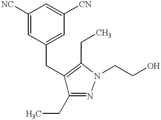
C(C1=CC([CN])=CC([NC])=C1)C1=C(CC)N(CCO)N=C1CC
